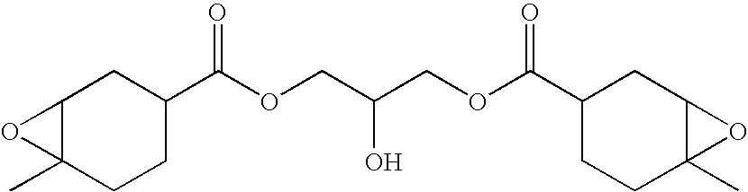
C12C(C)(CCC(C(OCC(COC(C3CCC4(C)C(C3)O4)=O)O)=O)C1)O2
